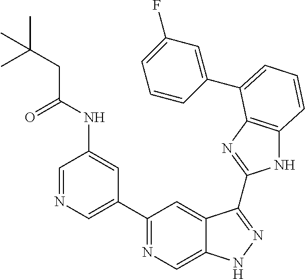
C1=NC=C(C2=NC=C3C(=C2)C(C2=NC4=C(N2)C=CC=C4C2=CC(F)=CC=C2)=NN3)C=C1NC(CC(C)(C)C)=O
